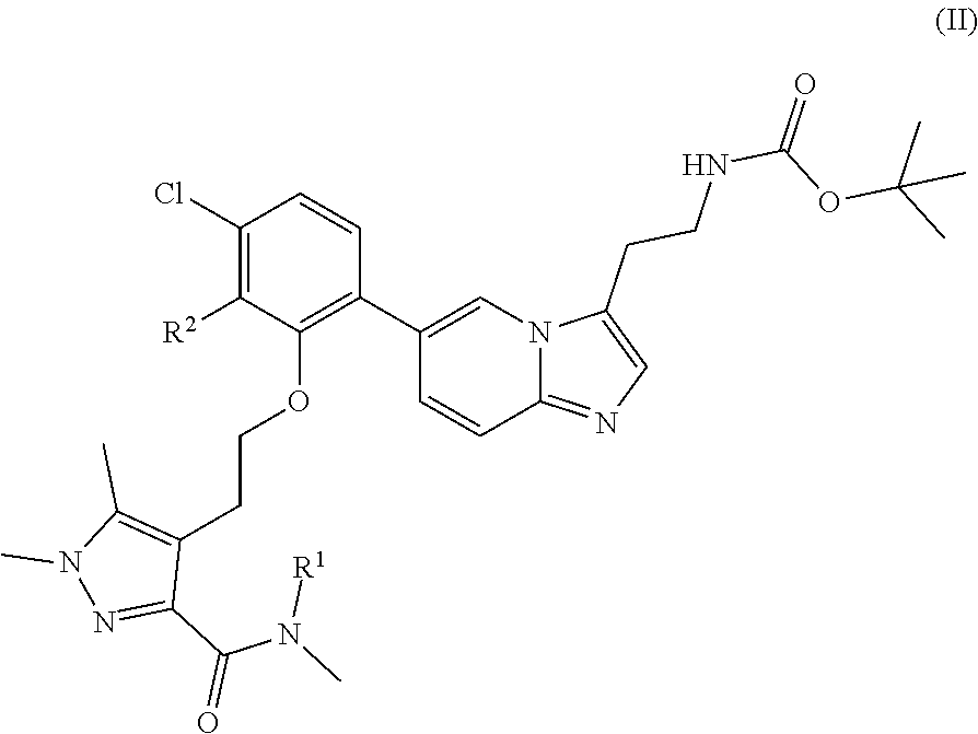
C1(Cl)=C([R2])C(OCCC2=C(C)N(C)N=C2C(N(C)[R1])=O)=C(C2=CN3C(=NC=C3CCNC(=O)OC(C)(C)C)C=C2)C=C1
